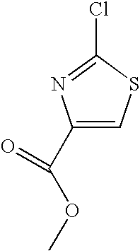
ClC1=NC(C(OC)=O)=CS1
